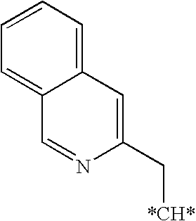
C12=CC=CC=C1C=NC(C[*CH*])=C2
